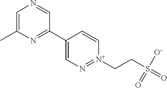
C1=C(C)N=C(C2=CN=[N+](CCS(=O)([O-])=O)C=C2)C=N1
